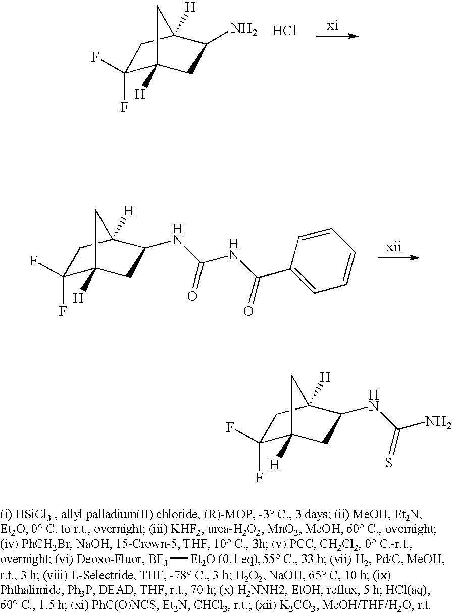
C1(F)(F)C2([H])CC(N)C([H])(C1)C2.Cl.C1(F)(F)C2([H])CC(NC(NC(C3=CC=CC=C3)=O)=O)C([H])(C1)C2.[BF3][Et2O (0.1 eq)].C1(F)(F)C2([H])CC(NC(N)=S)C([H])(C1)C2
